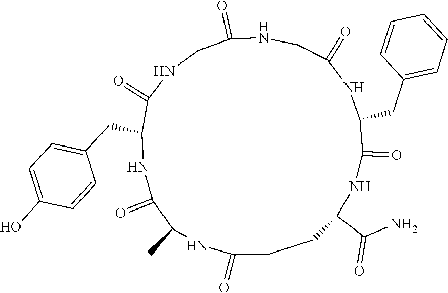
C1C(=O)NCC(=O)NC(CC2=CC=CC=C2)C(=O)NC(C(N)=O)CCC(=O)NC(C)C(=O)NC(CC2=CC=C(O)C=C2)C(=O)N1
